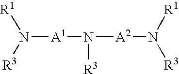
N([A1]N([A2]N([R1])[R3])[R3])([R1])[R3]
